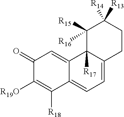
C1(=O)C([R19O])=C([R18])C2=CC=C3C([R17])(C2=C1)C([R15])([R16])C([R14])([R13])CC3
